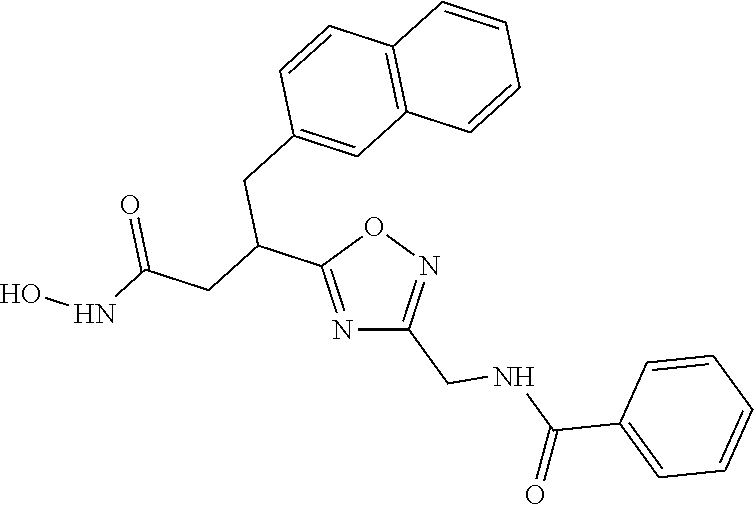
O1C(C(CC(NO)=O)CC2=CC3=C(C=C2)C=CC=C3)=NC(CNC(C2=CC=CC=C2)=O)=N1
